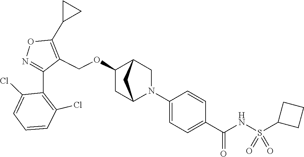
N1=C(C2=C(Cl)C=CC=C2Cl)C(COC2CC3N(C4=CC=C(C(NS(C5CCC5)(=O)=O)=O)C=C4)CC2C3)=C(C2CC2)O1
